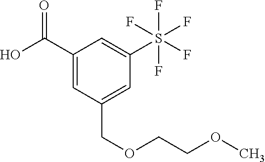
OC(C1=CC(COCCOC)=CC(S(F)(F)(F)(F)F)=C1)=O
